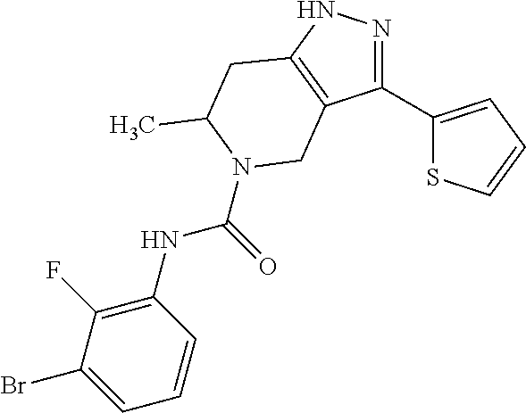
N1=C(C2=CC=CS2)C2=C(N1)CC(C)N(C(=O)NC1=C(F)C(Br)=CC=C1)C2
